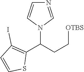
C1(C(CC[OTBS])N2C=NC=C2)=C(I)C=CS1
